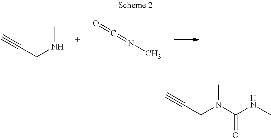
C#CCNC.O=C=NC.C#CCN(C(NC)=O)C
